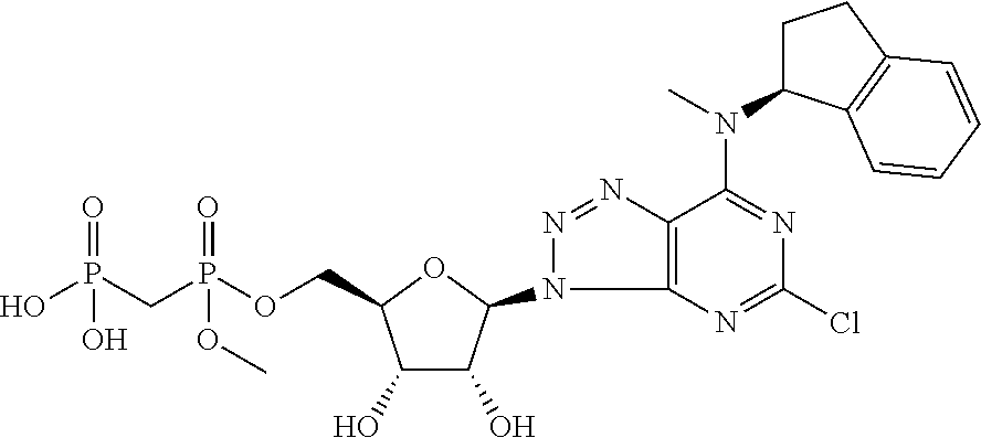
C1(O)C(O)C(N2N=NC3=C2N=C(Cl)N=C3N(C2CCC3=C2C=CC=C3)C)OC1COP(CP(O)(=O)O)(=O)OC
